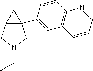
C12(C3=CC4=C(C=C3)N=CC=C4)C(CN(CC)C1)C2
